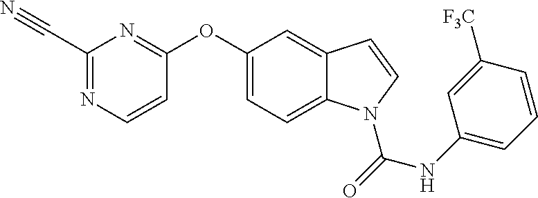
O(C1=CC=C2C(=C1)C=CN2C(NC1=CC=CC([F3C])=C1)=O)C1=NC(C#N)=NC=C1
